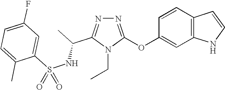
N1=C(OC2=CC3=C(C=C2)C=CN3)N(CC)C(C(NS(C2=CC(F)=CC=C2C)(=O)=O)C)=N1
